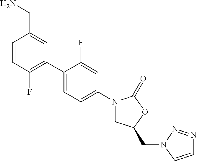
C1=CC(F)=C(C2=CC=C(N3CC(CN4C=CN=N4)OC3=O)C=C2F)C=C1CN
